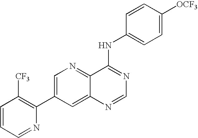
C1=CC=NC(C2=CN=C3C(=C2)N=CN=C3NC2=CC=C([OCF3])C=C2)=C1[CF3]
